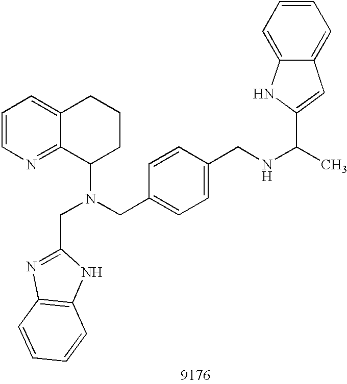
C1=CN=C2C(=C1)CCCC2N(CC1=CC=C(CNC(C)C2=CC3=CC=CC=C3N2)C=C1)CC1=NC2=C(N1)C=CC=C2
